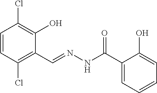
C1=CC(Cl)=C(C=NNC(=O)C2=CC=CC=C2O)C(O)=C1Cl
